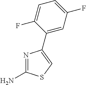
C1(C2=CSC(N)=N2)=CC(F)=CC=C1F
